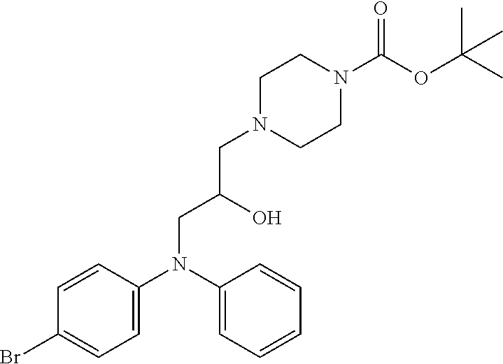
C1(Br)=CC=C(N(C2=CC=CC=C2)CC(O)CN2CCN(C(OC(C)(C)C)=O)CC2)C=C1
